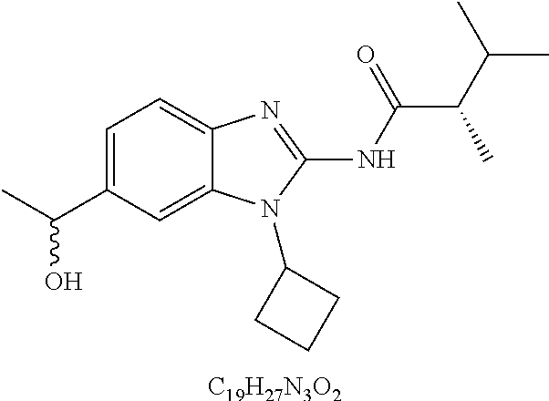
[C19H27N3O2].C1=C(C(C)O)C=C2C(=C1)N=C(NC(=O)C(C(C)C)C)N2C1CCC1
